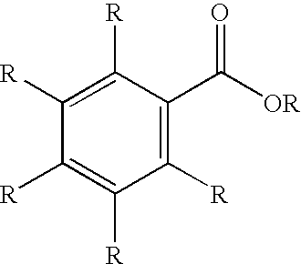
C1([R])=C([R])C([R])=C(C([OR])=O)C([R])=C1[R]
